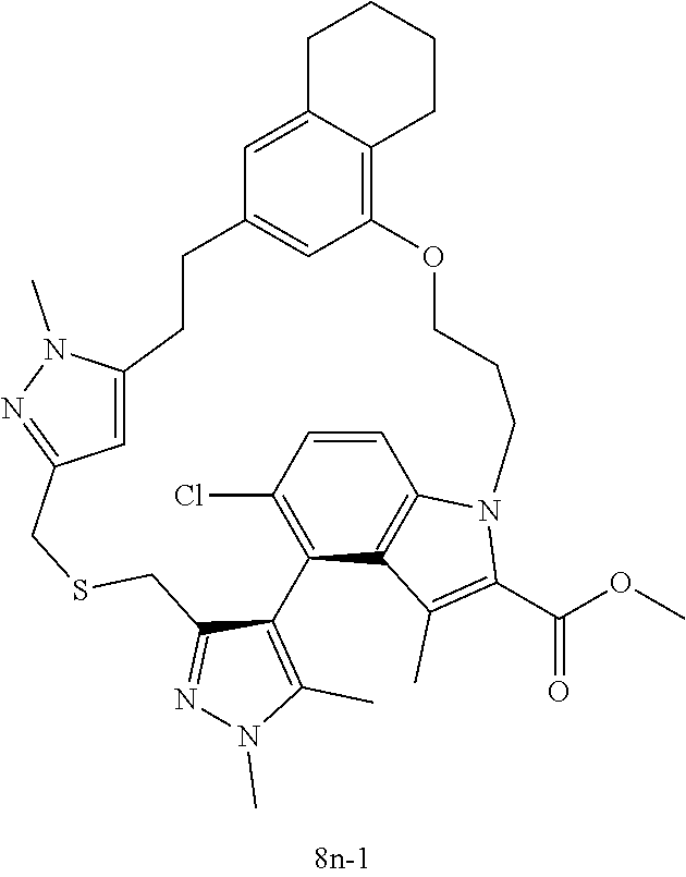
C1=CC(Cl)=C2C3=C1N(C(C(OC)=O)=C3C)CCCOC1=C3C(=CC(=C1)CCC1=CC(=NN1C)CSCC1=NN(C)C(C)=C21)CCCC3
